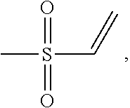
O=S(C)(=O)C=C
